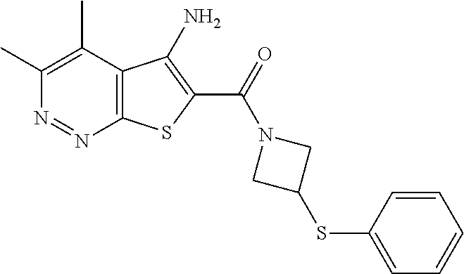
C1(C)=C(C)C2=C(N=N1)SC(C(=O)N1CC(SC3=CC=CC=C3)C1)=C2N
